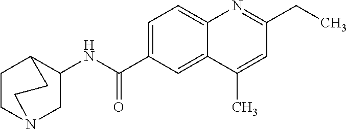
C1=C(C(NC2CN3CCC2CC3)=O)C=C2C(=C1)N=C(CC)C=C2C
